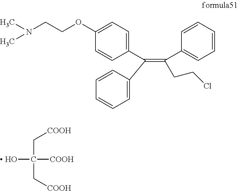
C1(C(=C(C2=CC=CC=C2)CCCl)C2=CC=CC=C2)=CC=C(OCCN(C)C)C=C1.[ HO]C([COOH])(C[COOH])C[COOH]
